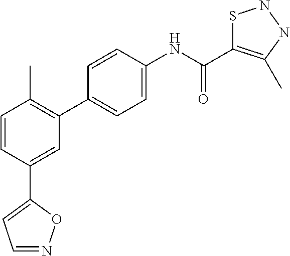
C1=CC(C2=CC=NO2)=CC(C2=CC=C(NC(=O)C3=C(C)NNS3)C=C2)=C1C
